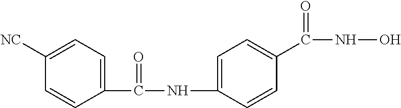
C1(NC(C2=CC=C([NC])C=C2)=O)=CC=C(C(NO)=O)C=C1
